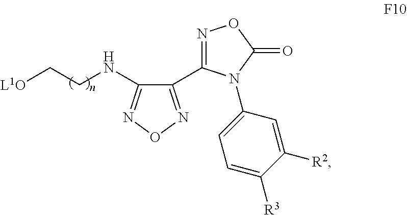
C1(C2=NOC(=O)N2C2=CC=C([R3])C([R2])=C2)=NON=C1NCC[L1O]
